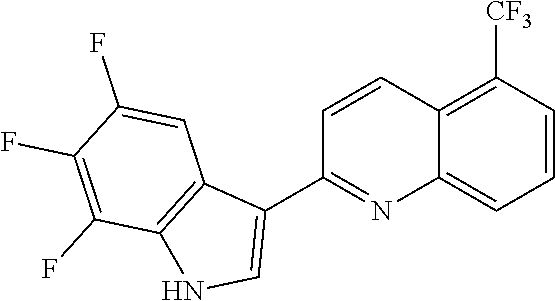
C12=C([CF3])C=CC=C1N=C(C1=CNC3=C1C=C(F)C(F)=C3F)C=C2
